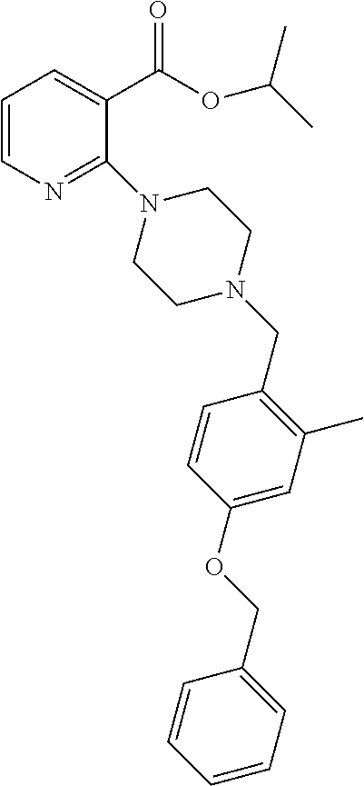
C1=CN=C(N2CCN(CC3=C(C)C=C(OCC4=CC=CC=C4)C=C3)CC2)C(C(=O)OC(C)C)=C1
